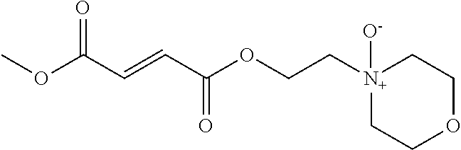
C(OC(C=CC(OC)=O)=O)C[N+]1([O-])CCOCC1
